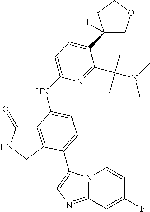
C12=C(CNC1=O)C(C1=CN=C3N1C=CC(F)=C3)=CC=C2NC1=CC=C(C2([H])COCC2)C(C(N(C)C)(C)C)=N1
